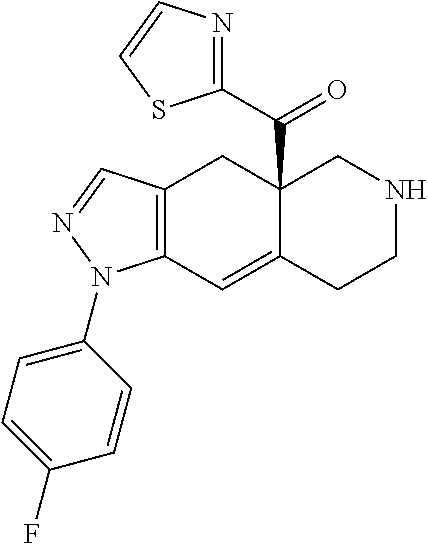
C12=C(C=NN1C1=CC=C(F)C=C1)CC1(C(=O)C3=NC=CS3)C(=C2)CCNC1
